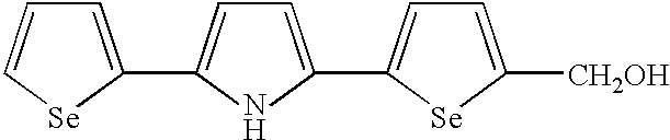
C1=C(C2=CC=C(C3=CC=C([CH2OH])[Se]3)N2)[Se]C=C1
